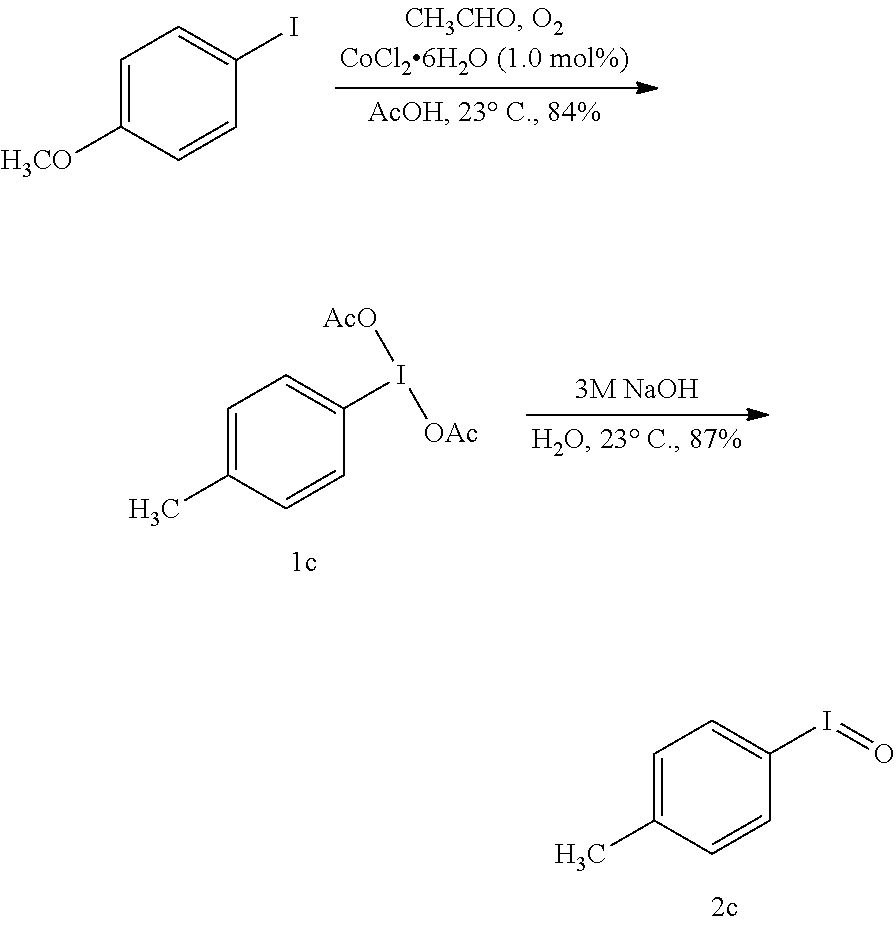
C1=C([H3CO])C=CC(I)=C1.C1=C(C)C=CC(I([AcO])[OAc])=C1.C1=C(C)C=CC(I=O)=C1
